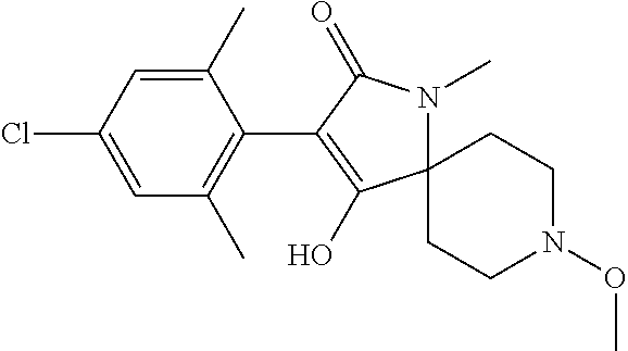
C12(N(C)C(=O)C(C3=C(C)C=C(Cl)C=C3C)=C1O)CCN(OC)CC2
